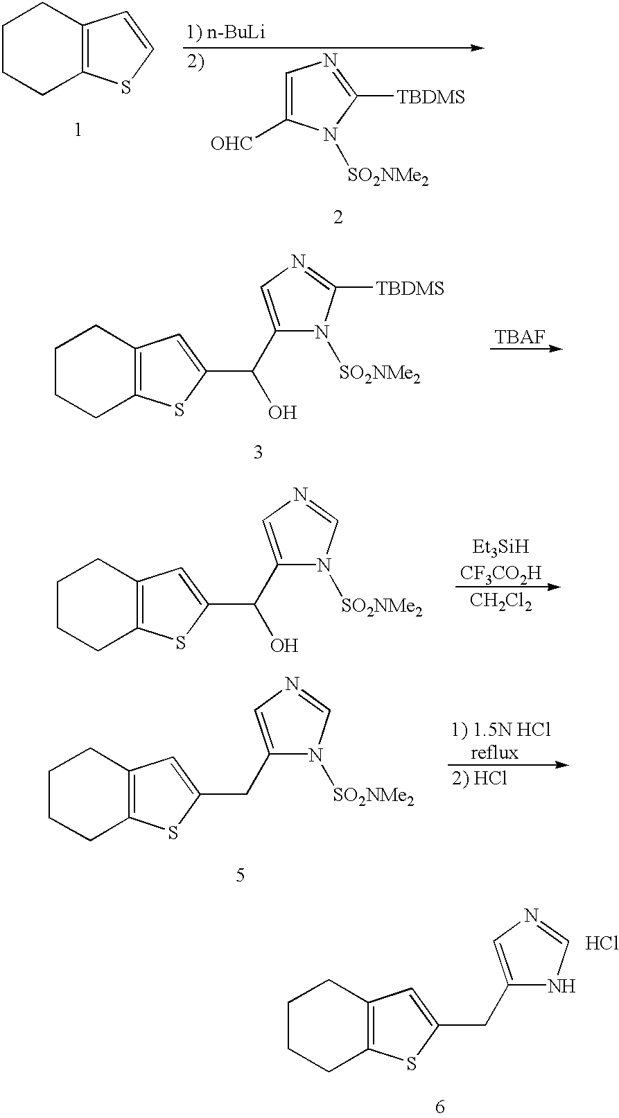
C1CCC2=C(C1)C=CS2.C1=C([OHC])N([SO2NMe2])C([TBDMS])=N1.C1CCC2=C(C1)C=C(C(O)C1=CN=C([TBDMS])N1[SO2NMe2])S2.[TBAF].C1CCC2=C(C1)C=C(C(O)C1=CN=CN1[SO2NMe2])S2.[CH2Cl2].C1CCC2=C(C1)C=C(CC1=CN=CN1[SO2NMe2])S2.C1CCC2=C(C1)C=C(CC1=CN=CN1)S2.Cl
